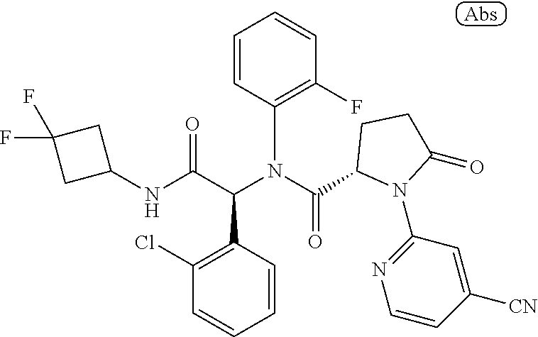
C1(N(C(C2N(C3=NC=CC([CN])=C3)C(=O)CC2)=O)C(C(NC2CC(F)(F)C2)=O)C2=C(Cl)C=CC=C2)=C(F)C=CC=C1
